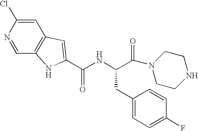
C(NC(C(=O)N1CCNCC1)CC1=CC=C(F)C=C1)(=O)C1=CC2=C(C=NC(Cl)=C2)N1
